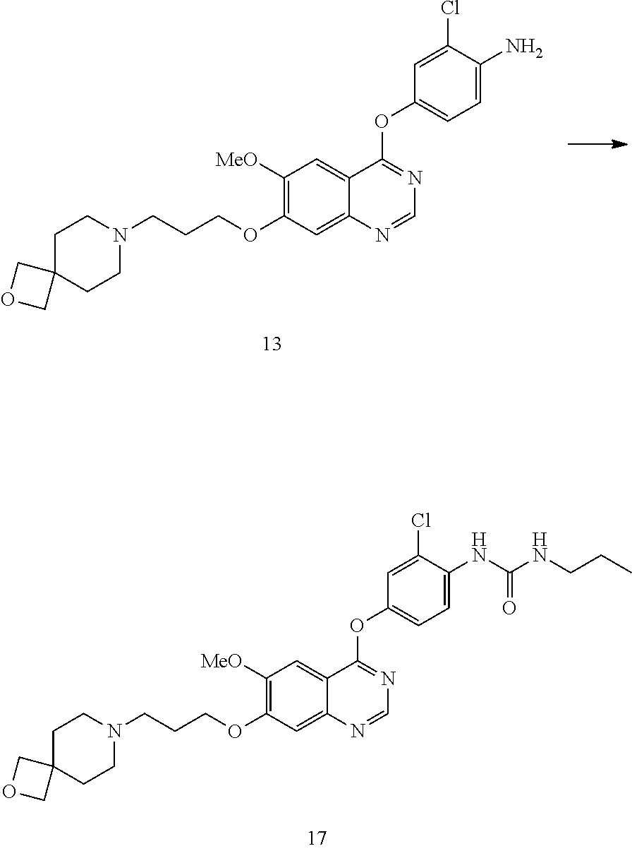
C1([MeO])=C(OCCCN2CCC3(CC2)COC3)C=C2C(=C1)C(OC1=CC=C(N)C(Cl)=C1)=NC=N2.C1([MeO])=C(OCCCN2CCC3(CC2)COC3)C=C2C(=C1)C(OC1=CC=C(NC(NCCC)=O)C(Cl)=C1)=NC=N2
